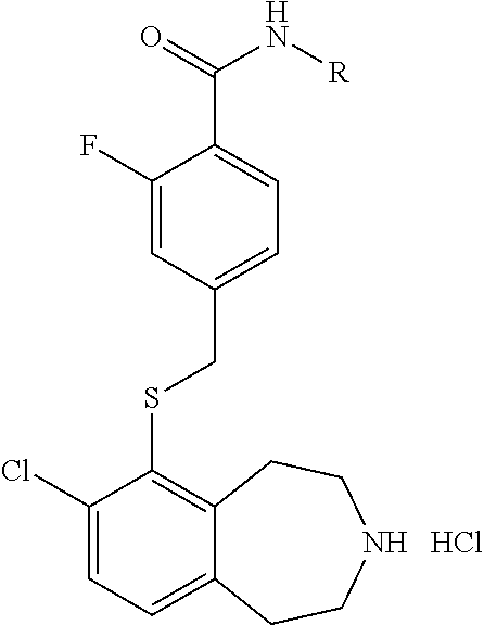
C12=CC=C(Cl)C(SCC3=CC=C(C(=O)N[R])C(F)=C3)=C1CCNCC2.Cl
